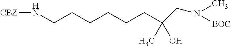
[CBZ]NCCCCCCC(C)(O)CN(C)[BOC]
